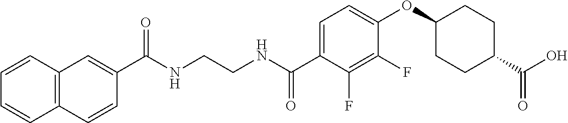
C(NCCNC(C1=CC=C(OC2CCC(C(O)=O)CC2)C(F)=C1F)=O)(=O)C1=CC2=C(C=C1)C=CC=C2
